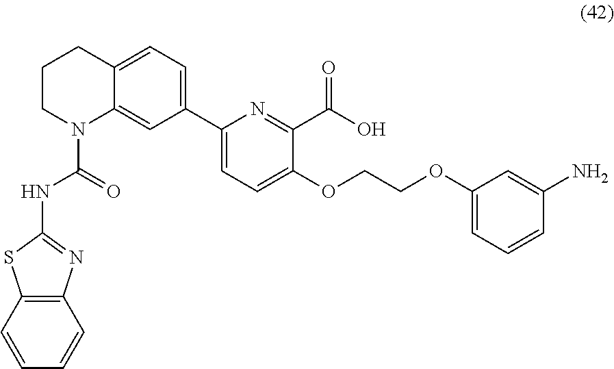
C1CN(C(=O)NC2=NC3=C(S2)C=CC=C3)C2=CC(C3=CC=C(OCCOC4=CC=CC(N)=C4)C(C(O)=O)=N3)=CC=C2C1
